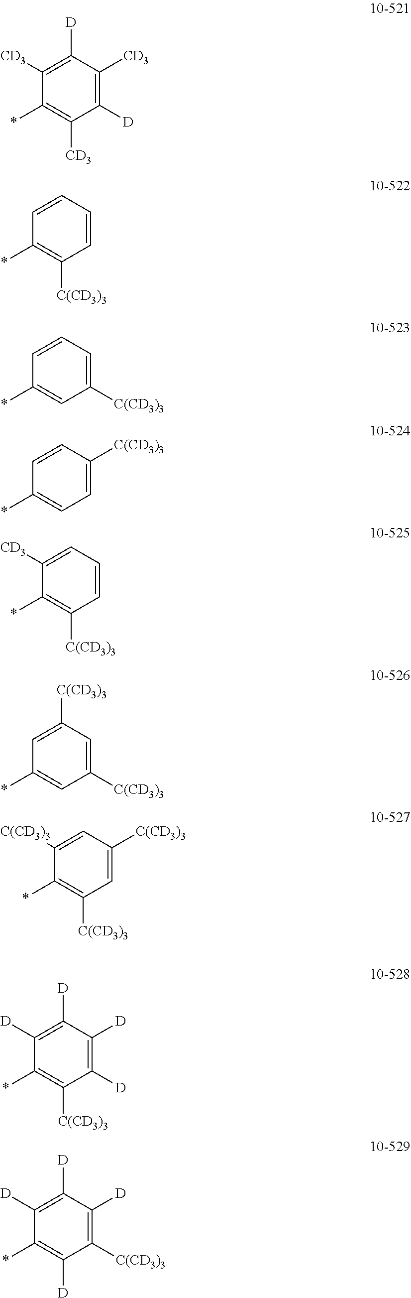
C1([CD3])=C([D])C([CD3])=C([D])C([CD3])=C1*.C1=CC=CC([C(CD3)3])=C1*.C1=CC=C([C(CD3)3])C=C1*.C1=CC([C(CD3)3])=CC=C1*.C1([CD3])=CC=CC([C(CD3)3])=C1*.C1=C([C(CD3)3])C=C([C(CD3)3])C=C1*.C1([C(CD3)3])=CC([C(CD3)3])=CC([C(CD3)3])=C1*.C1([D])=C([D])C([D])=C([D])C([C(CD3)3])=C1*.C1([D])=C([D])C([D])=C([C(CD3)3])C([D])=C1*
